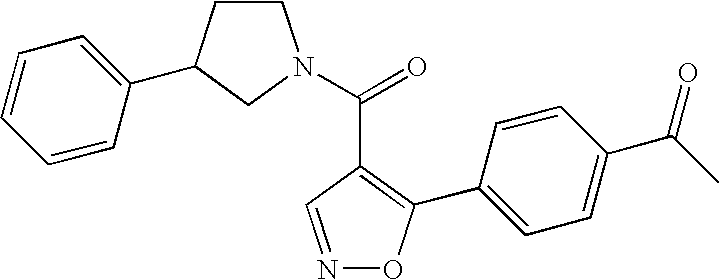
C1CC(C2=CC=CC=C2)CN1C(=O)C1=C(C2=CC=C(C(C)=O)C=C2)ON=C1
